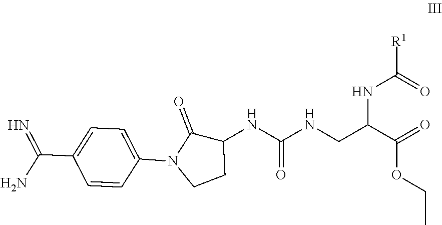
C(C(C(=O)OCC)NC(=O)[R1])NC(NC1C(=O)N(C2=CC=C(C(N)=N)C=C2)CC1)=O
